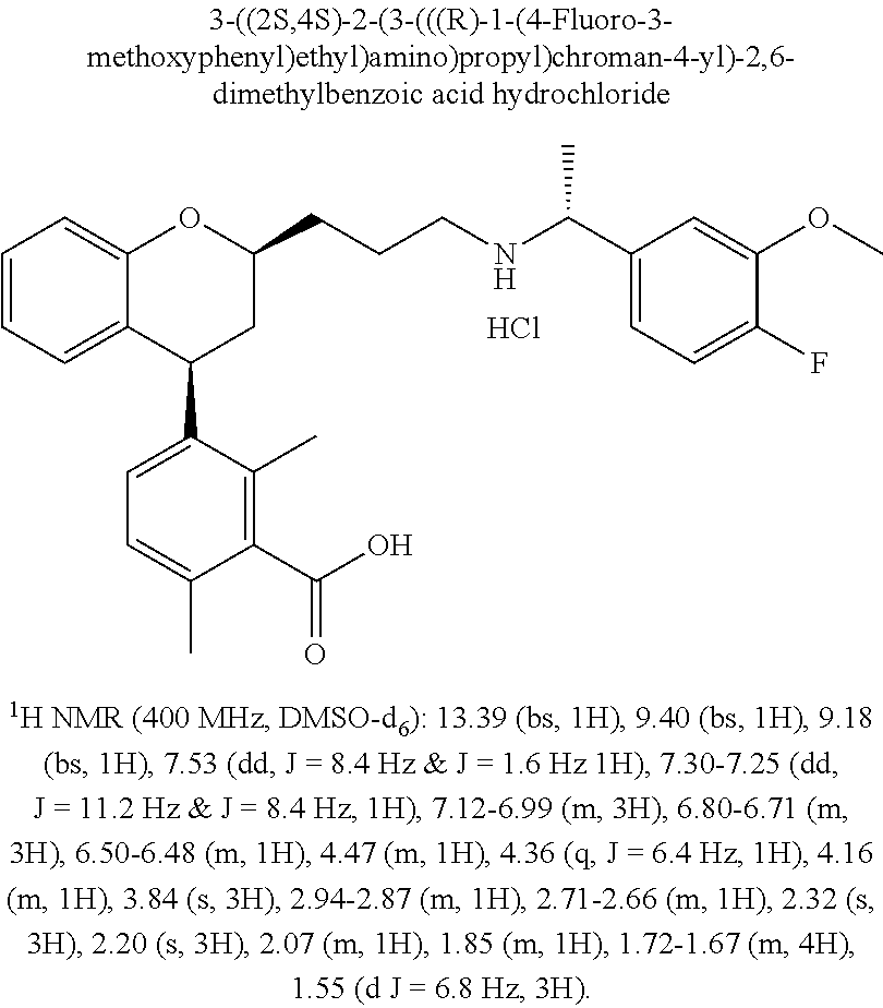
Cl.C12=CC=CC=C1C(C1=CC=C(C)C(C(O)=O)=C1C)CC(CCCNC(C1=CC=C(F)C(OC)=C1)C)O2
